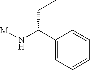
[M]NC(C1=CC=CC=C1)CC
